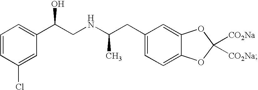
C1=CC(Cl)=CC(C(CNC(CC2=CC=C3C(=C2)OC([CO2Na])([CO2Na])O3)C)O)=C1
